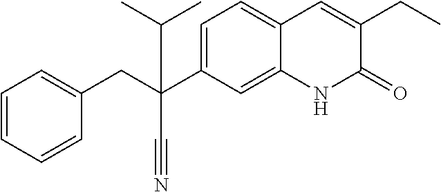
C1=CC=CC(CC(C2=CC=C3C(=C2)NC(=O)C(CC)=C3)(C(C)C)C#N)=C1
